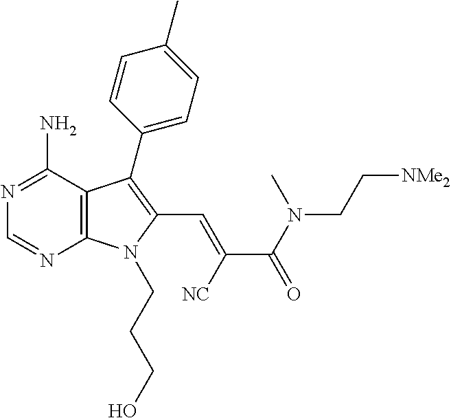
N1=C(N)C2=C(N=C1)N(CCCO)C(C=C(C(N(CC[NMe2])C)=O)[NC])=C2C1=CC=C(C)C=C1
